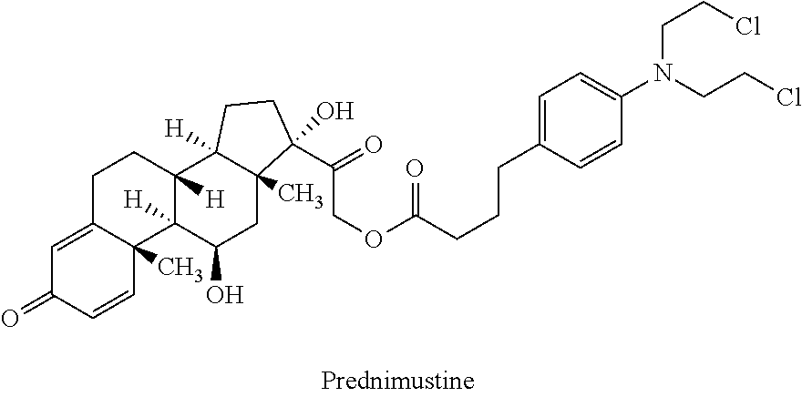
C1=C2C(C)(C=CC1=O)C1([H])C([H])(CC2)C2([H])C(C)(CC1O)C(C(=O)COC(=O)CCCC1=CC=C(N(CCCl)CCCl)C=C1)(O)CC2
